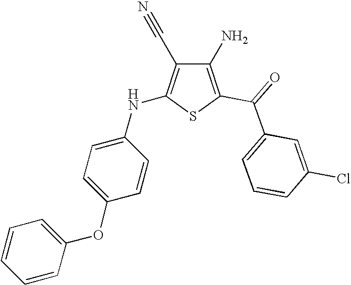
C1(N)=C(C(=O)C2=CC=CC(Cl)=C2)SC(NC2=CC=C(OC3=CC=CC=C3)C=C2)=C1C#N
